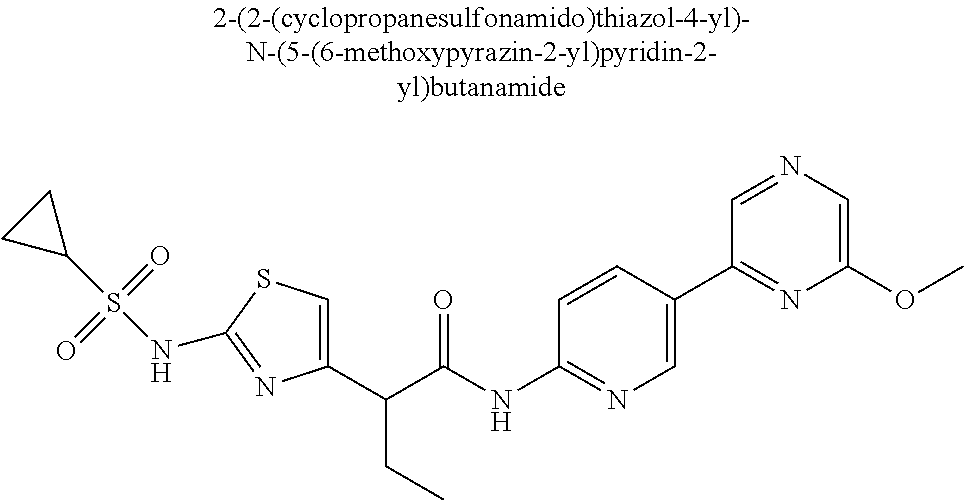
C1(C(C(NC2=NC=C(C3=NC(OC)=CN=C3)C=C2)=O)CC)=CSC(NS(C2CC2)(=O)=O)=N1
